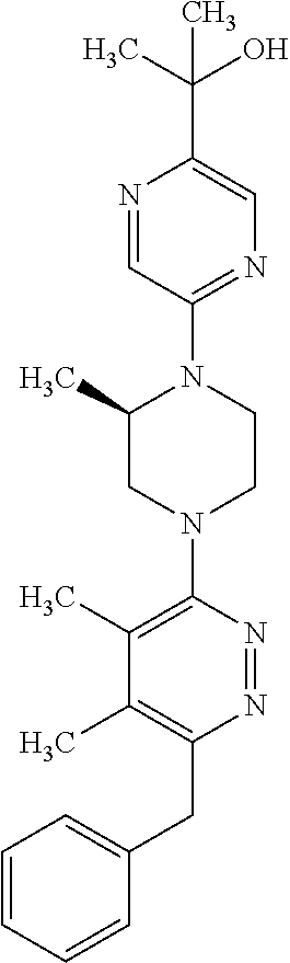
N1=CC(N2C(C)CN(C3=C(C)C(C)=C(CC4=CC=CC=C4)N=N3)CC2)=NC=C1C(C)(O)C
